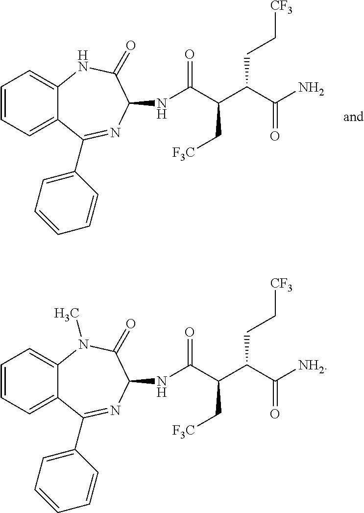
C1=CC=C2C(=C1)NC(=O)C(NC(C(C(C(N)=O)CC[CF3])C[F3C])=O)N=C2C1=CC=CC=C1.C1=CC=C2C(=C1)N(C)C(=O)C(NC(C(C(C([NH2])=O)CC[CF3])C[F3C])=O)N=C2C1=CC=CC=C1
